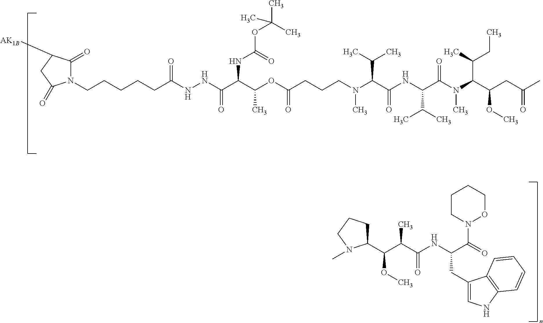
C(C(NC(C(N(C(C(CC(=O)C)OC)C(C)CC)C)=O)C(C)C)=O)(C(C)C)N(C)CCCC(OC(C(C(NNC(CCCCCN1C(=O)C([AK1B])CC1=O)=O)=O)NC(OC(C)(C)C)=O)C)=O.C1(C(C(C(NC(C(N2CCCCO2)=O)CC2=CNC3=C2C=CC=C3)=O)C)OC)CCCN1C
